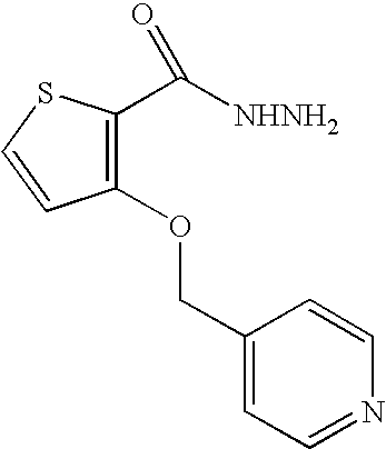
C1(COC2=C(C([NHNH2])=O)SC=C2)=CC=NC=C1
